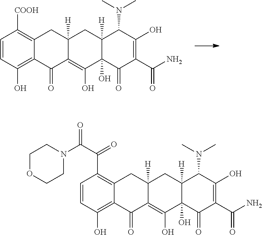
C1=CC(O)=C2C(=C1[COOH])CC1([H])C(=C(O)C3(O)C([H])(C1)C(N(C)C)C(O)=C(C(N)=O)C3=O)C2=O.C1=CC(O)=C2C(=C1C(=O)C(N1CCOCC1)=O)CC1([H])C(=C(O)C3(O)C([H])(C1)C(N(C)C)C(O)=C(C(N)=O)C3=O)C2=O
